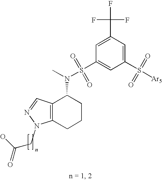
C1=C(S([Ar5])(=O)=O)C=C(S(N(C2C3=C(N(CC(=O)O)N=C3)CCC2)C)(=O)=O)C=C1C(F)(F)F
